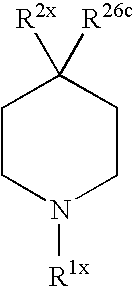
C1CN([R1x])CCC1([R2x])[R26c]
